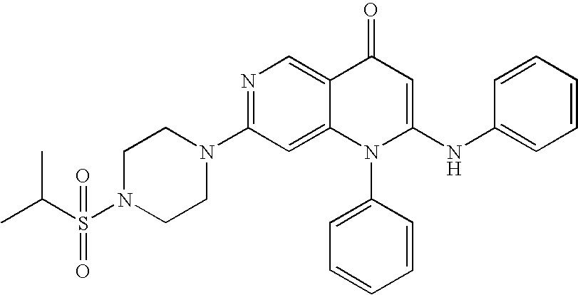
CC(S(N1CCN(C2=NC=C3C(=C2)N(C2=CC=CC=C2)C(NC2=CC=CC=C2)=CC3=O)CC1)(=O)=O)C
